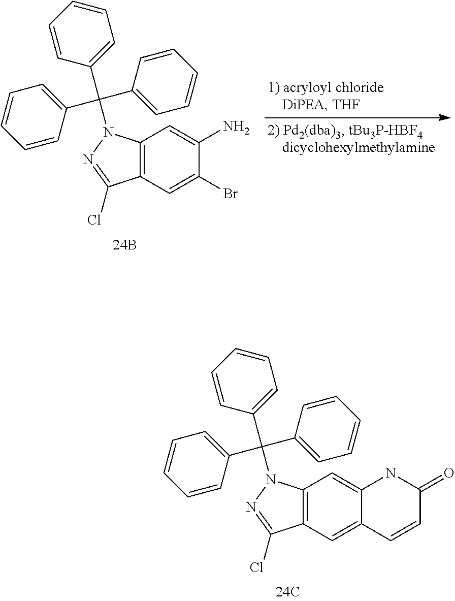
C12=CC3=C(C=C1NC(=O)C=C2)N(C(C1=CC=CC=C1)(C1=CC=CC=C1)C1=CC=CC=C1)N=C3Cl.C1(Br)=CC2=C(C=C1N)N(C(C1=CC=CC=C1)(C1=CC=CC=C1)C1=CC=CC=C1)N=C2Cl
